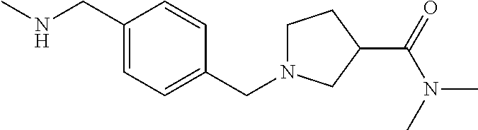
N(C)CC1=CC=C(CN2CCC(C(N(C)C)=O)C2)C=C1
